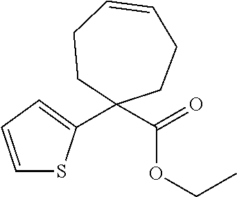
C1=CC=C(C2(C(=O)OCC)CCC=CCC2)S1
